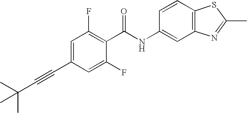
C1(C#CC(C)(C)C)=CC(F)=C(C(NC2=CC3=C(C=C2)SC(C)=N3)=O)C(F)=C1
